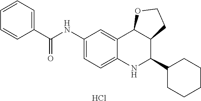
Cl.C12=CC(NC(C3=CC=CC=C3)=O)=CC=C1NC(C1CCCCC1)C1C2OCC1
